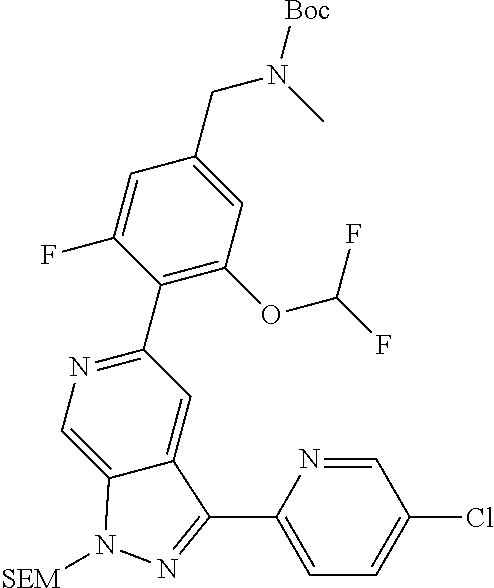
C1(C2=NC=C3C(=C2)C(C2=CC=C(Cl)C=N2)=NN3[SEM])=C(OC(F)F)C=C(CN(C)[Boc])C=C1F
